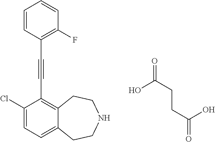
C(C(O)=O)CC(O)=O.C1(Cl)=CC=C2C(=C1C#CC1=C(F)C=CC=C1)CCNCC2
